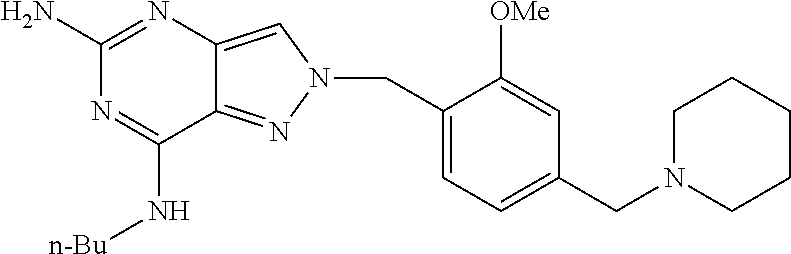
N1=C(N)N=C(N[n-Bu])C2=NN(CC3=CC=C(CN4CCCCC4)C=C3[OMe])C=C12
